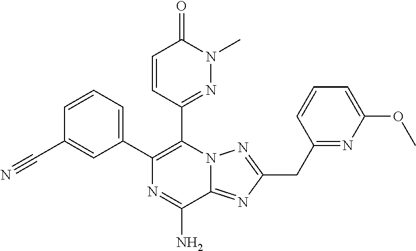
C1(C2=CC=CC(C#N)=C2)=C(C2=NN(C)C(=O)C=C2)N2C(=NC(CC3=NC(OC)=CC=C3)=N2)C(N)=N1
